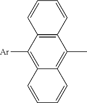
C1=CC=CC2=C1C([Ar])=C1C(=C2C)C=CC=C1
